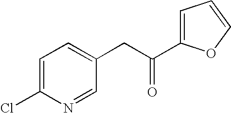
C1=C(Cl)N=CC(CC(=O)C2=CC=CO2)=C1
